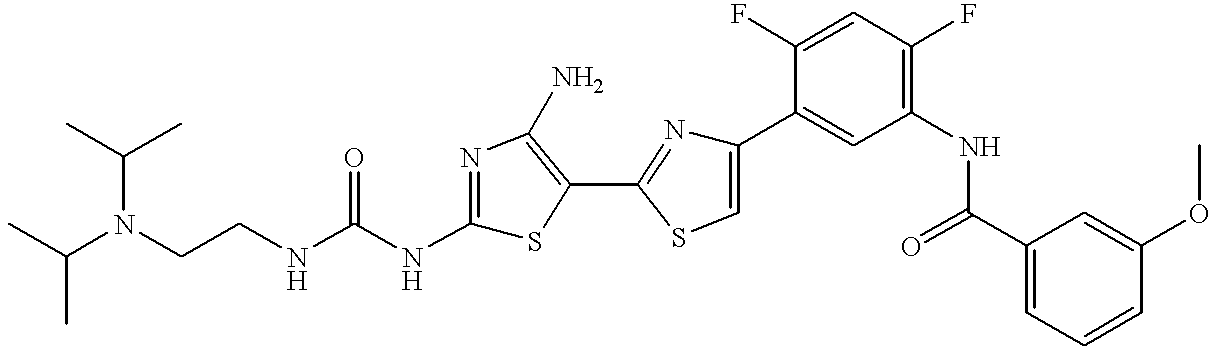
C(CNC(NC1=NC(N)=C(C2=NC(C3=CC(NC(C4=CC=CC(OC)=C4)=O)=C(F)C=C3F)=CS2)S1)=O)N(C(C)C)C(C)C
